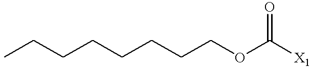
CCCCCCCCOC([X1])=O
